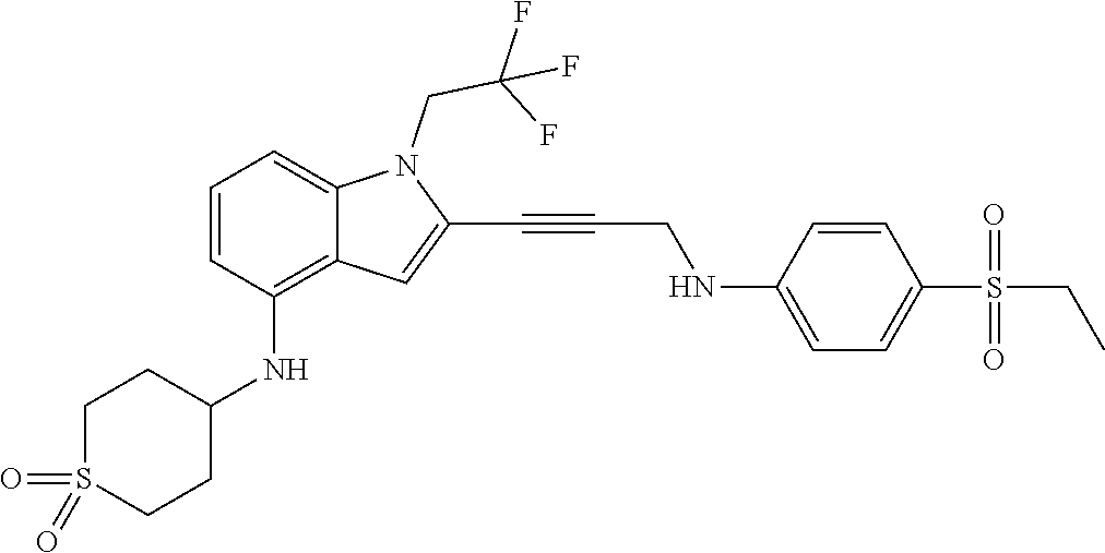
C1=C(NCC#CC2=CC3=C(NC4CCS(=O)(=O)CC4)C=CC=C3N2CC(F)(F)F)C=CC(S(CC)(=O)=O)=C1
